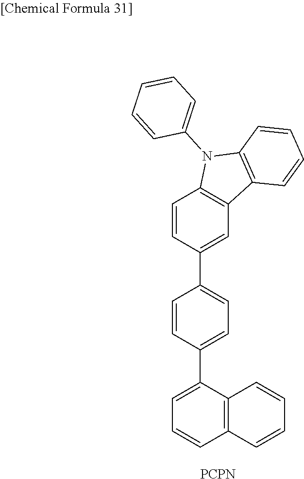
C1(C2=CC=C(C3=CC4=C(C=C3)N(C3=CC=CC=C3)C3=C4C=CC=C3)C=C2)=CC=CC2=C1C=CC=C2.[PCPN]
